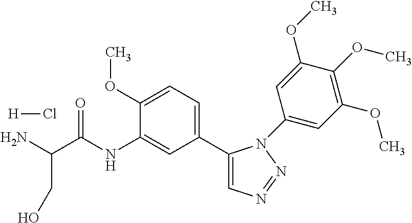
C1(C2=CC=C(OC)C(NC(C(N)CO)=O)=C2)=CN=NN1C1=CC(OC)=C(OC)C(OC)=C1.[H]Cl
